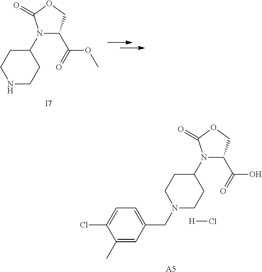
N1(C2CCNCC2)C(C(OC)=O)COC1=O.[I7].N1(C2CCN(CC3=CC=C(Cl)C(C)=C3)CC2)C(C(O)=O)COC1=O.[H]Cl.[A5]
